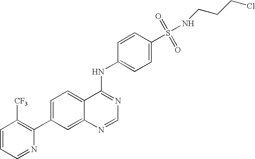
C1=CC=NC(C2=CC=C3C(=C2)N=CN=C3NC2=CC=C(S(=O)(=O)NCCCCl)C=C2)=C1[CF3]
